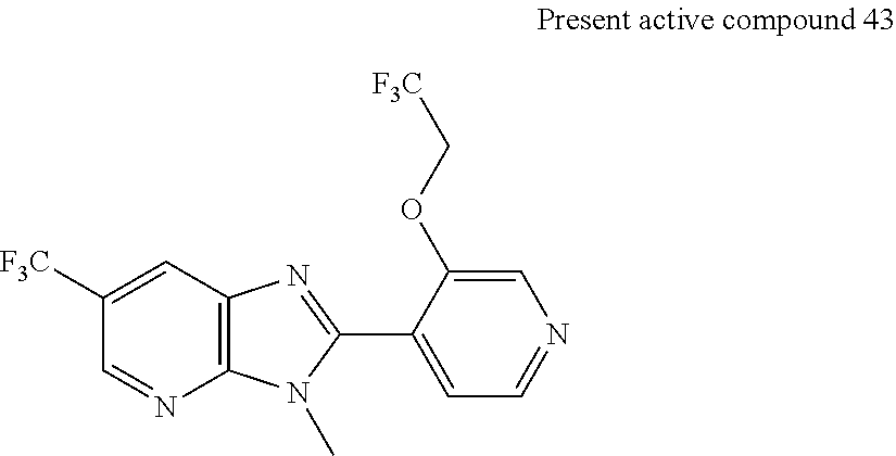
C1=C([F3C])C=NC2=C1N=C(C1=CC=NC=C1OC[F3C])N2C
